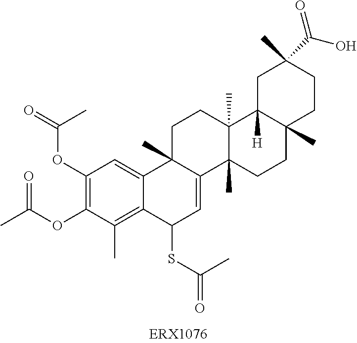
C1(OC(=O)C)=C(OC(C)=O)C(C)=C2C(=C1)C1(C)C(=CC2SC(=O)C)C2(C)C(C)(CC1)C1([H])C(C)(CC2)CCC(C)(C(O)=O)C1
